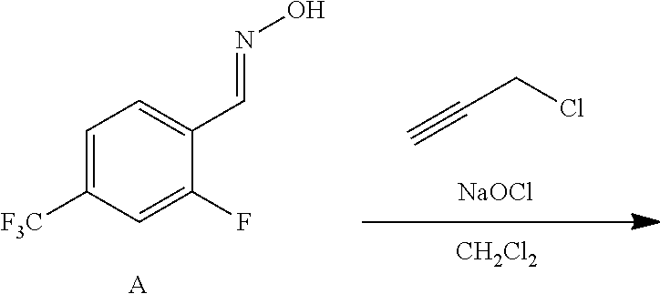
C1=C([F3C])C=C(F)C(C=NO)=C1.C#CCCl.[NaOCl].[CH2Cl2].[A]
